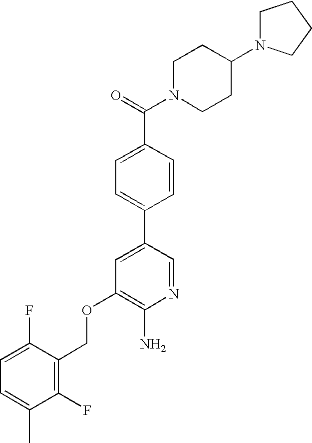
C(OC1=C(N)N=CC(C2=CC=C(C(=O)N3CCC(N4CCCC4)CC3)C=C2)=C1)C1=C(F)C(C)=CC=C1F
